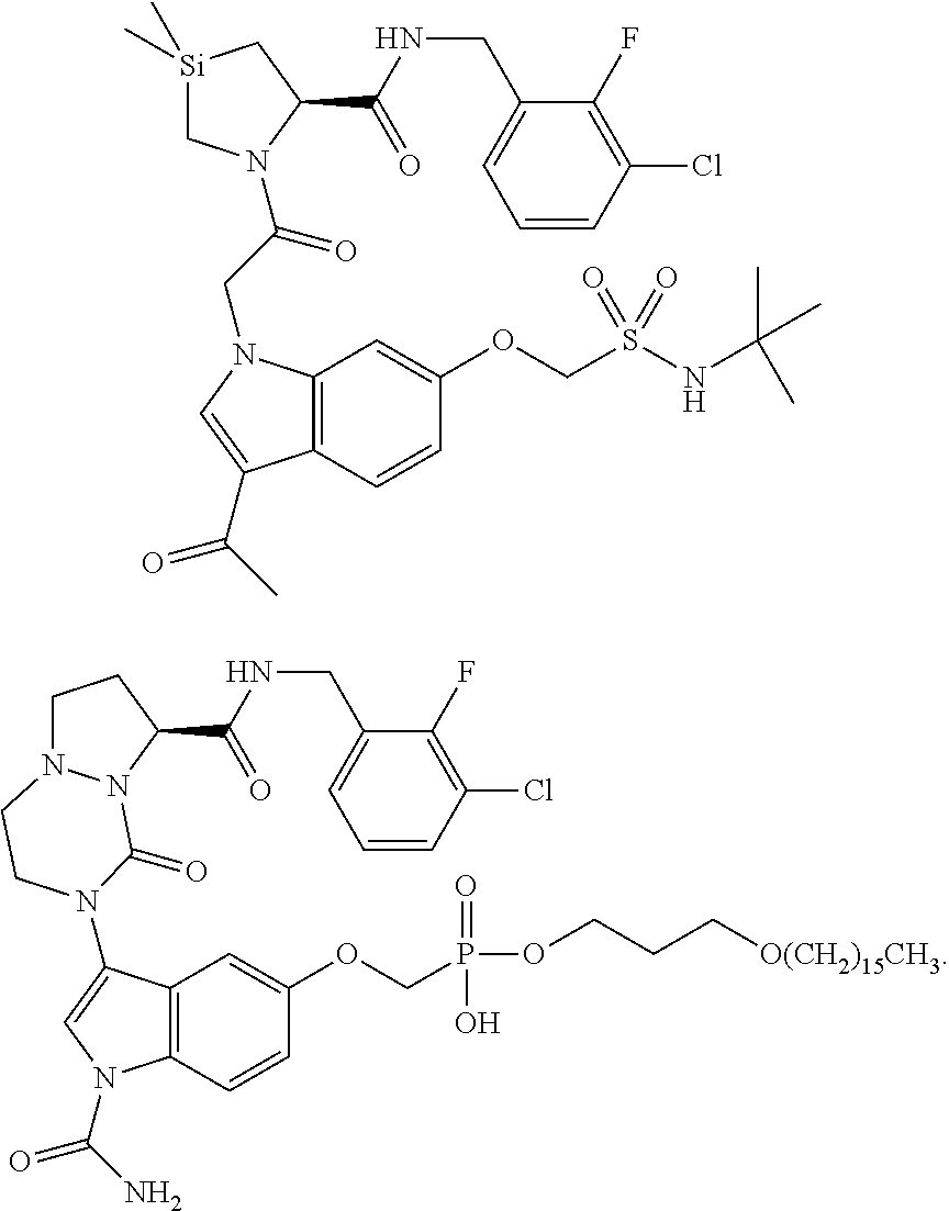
[Si]1(C)(C)CN(C(CN2C3=C(C(C(C)=O)=C2)C=CC(OCS(NC(C)(C)C)(=O)=O)=C3)=O)C(C(NCC2=CC=CC(Cl)=C2F)=O)C1.C1N2N(C(C(NCC3=CC=CC(Cl)=C3F)=O)C1)C(=O)N(C1=CN(C(N)=O)C3=C1C=C(OCP(=O)(OCCC[O(CH2)15CH3])O)C=C3)CC2
